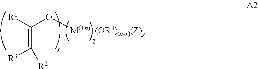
C(=C([R3])[R2])([R1])O[M(+n)   (OR4)(n-x)(Z)y]
